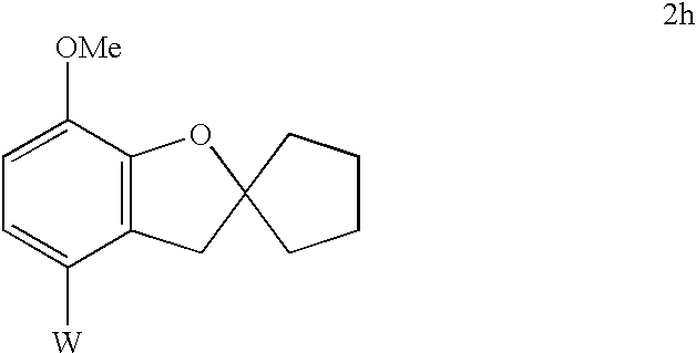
C12=C(C([OMe])=CC=C1[W])OC1(C2)CCCC1
